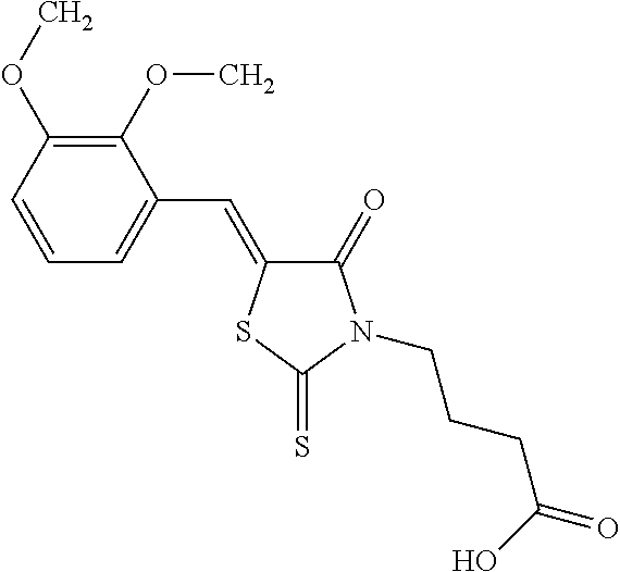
C1(=O)C(=CC2=CC=CC(OC)=C2OC)SC(=S)N1CCCC(=O)O
